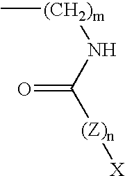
C[(CH2)m]NC([(Z)n][X])=O
